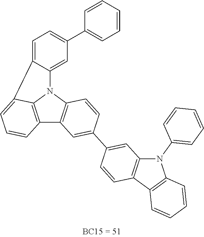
C12=C3N(C4=C1C=C(C1=CC5=C(C=C1)C1=C(N5C5=CC=CC=C5)C=CC=C1)C=C4)C1=CC(C4=CC=CC=C4)=CC=C1C3=CC=C2
